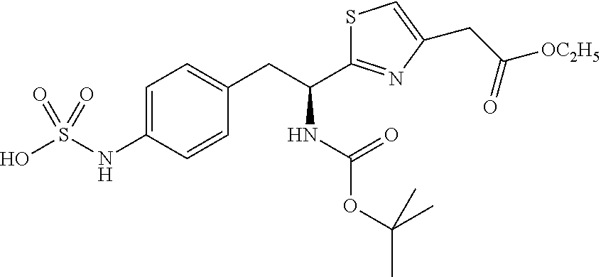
C1=C(NS(O)(=O)=O)C=CC(CC(C2=NC(CC([OC2H5])=O)=CS2)NC(=O)OC(C)(C)C)=C1
